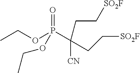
C(P(OCC)(=O)OCC)(CC[SO2F])(CC[SO2F])[CN]
